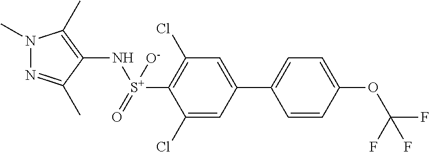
N1=C(C)C(N[S+](=O)([O-])C2=C(Cl)C=C(C3=CC=C(OC(F)(F)F)C=C3)C=C2Cl)=C(C)N1C
